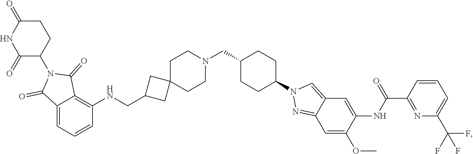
C1C(=O)NC(=O)C(N2C(=O)C3=CC=CC(NCC4CC5(C4)CCN(CC4CCC(N6N=C7C(=C6)C=C(NC(C6=NC(C(F)(F)F)=CC=C6)=O)C(OC)=C7)CC4)CC5)=C3C2=O)C1
